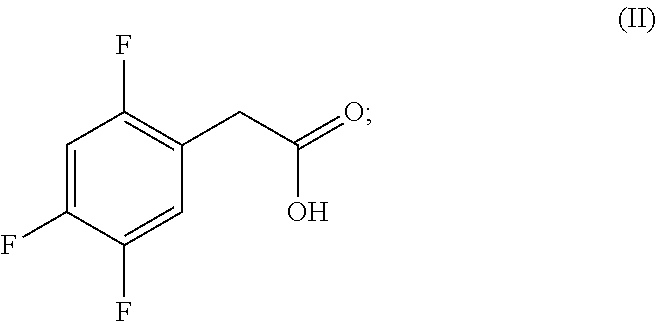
C1=C(F)C(F)=CC(CC(=O)O)=C1F
